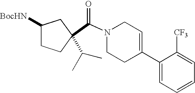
C(N1CCC(C2=CC=CC=C2[CF3])=CC1)(=O)C1(C(C)C)CCC([BocHN])C1
